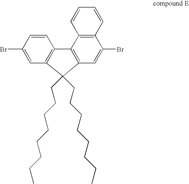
C1=CC(Br)=CC2=C1C1=C(C2(CCCCCCCC)CCCCCCCC)C=C(Br)C2=C1C=CC=C2
